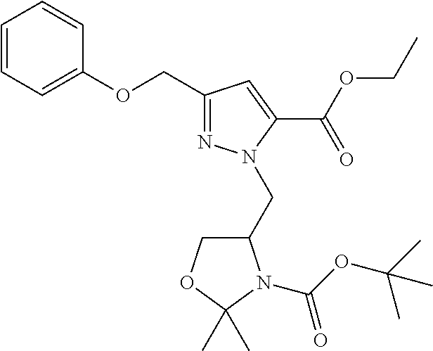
N1=C(COC2=CC=CC=C2)C=C(C(=O)OCC)N1CC1COC(C)(C)N1C(OC(C)(C)C)=O
